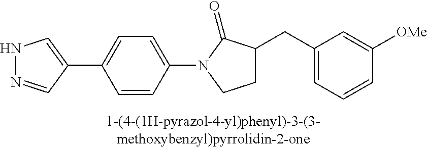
N1N=CC(C2=CC=C(N3C(=O)C(CC4=CC=CC([OMe])=C4)CC3)C=C2)=C1
